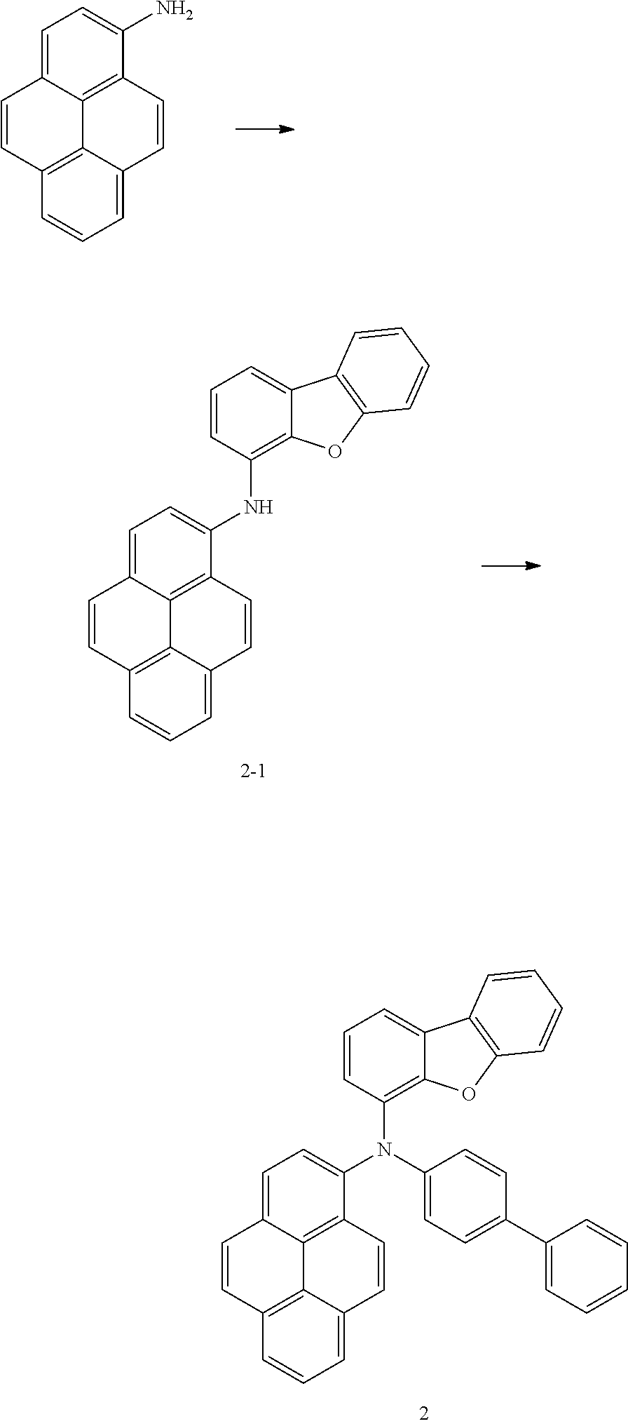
C1=C2C3=C(C(N)=C1)C=CC1=CC=CC(=C31)C=C2.C1=C2C3=C(C(NC4=C5C(=CC=C4)C4=C(O5)C=CC=C4)=C1)C=CC1=CC=CC(=C31)C=C2.C1=C2C3=C(C(N(C4=C5C(=CC=C4)C4=C(O5)C=CC=C4)C4=CC=C(C5=CC=CC=C5)C=C4)=C1)C=CC1=CC=CC(=C31)C=C2
